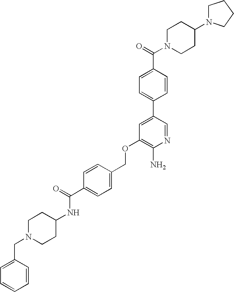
C(OC1=C(N)N=CC(C2=CC=C(C(=O)N3CCC(N4CCCC4)CC3)C=C2)=C1)C1=CC=C(C(=O)NC2CCN(CC3=CC=CC=C3)CC2)C=C1
